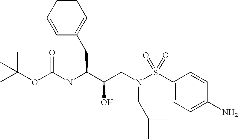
C(C(CN(S(C1=CC=C(N)C=C1)(=O)=O)CC(C)C)O)(CC1=CC=CC=C1)NC(OC(C)(C)C)=O
